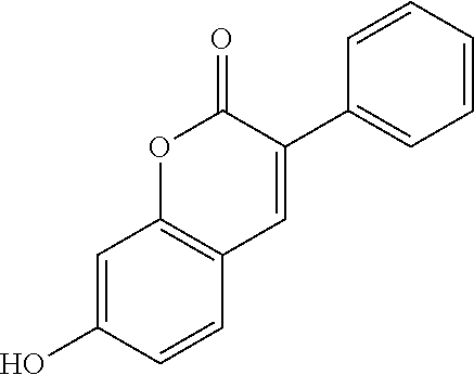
C1=CC=CC(C2=CC3=C(OC2=O)C=C(O)C=C3)=C1
